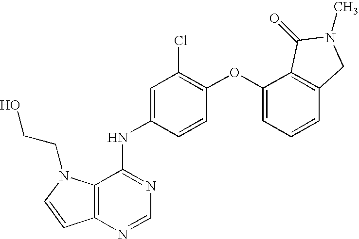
C1=C(NC2=NC=NC3=C2N(CCO)C=C3)C=CC(OC2=CC=CC3=C2C(=O)N(C)C3)=C1Cl
